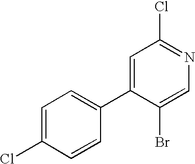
C1=C(Cl)C=CC(C2=CC(Cl)=NC=C2Br)=C1
